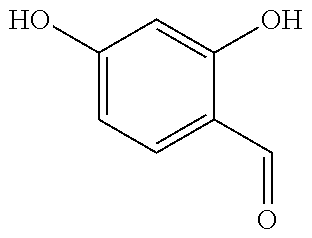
OC1=CC=C(C=O)C(O)=C1
